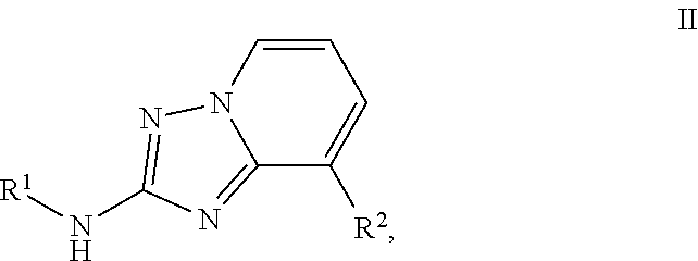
[R1]NC1=NN2C(=N1)C([R2])=CC=C2
